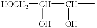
[HOCH2]C(C(C)O)O
